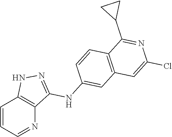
C1=CC=NC2=C1NN=C2NC1=CC2=C(C=C1)C(C1CC1)=NC(Cl)=C2
